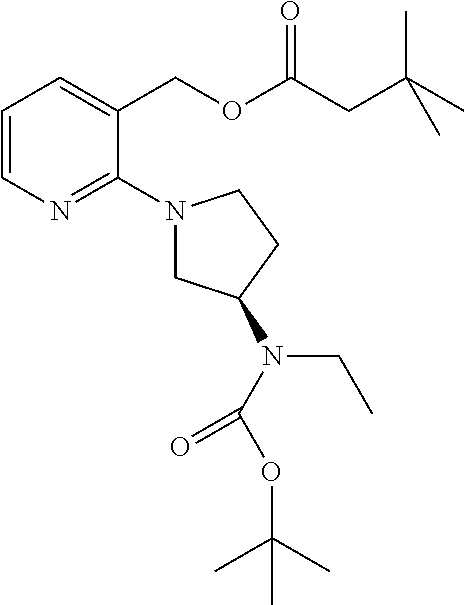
C1=CN=C(N2CC(N(CC)C(OC(C)(C)C)=O)CC2)C(COC(CC(C)(C)C)=O)=C1
